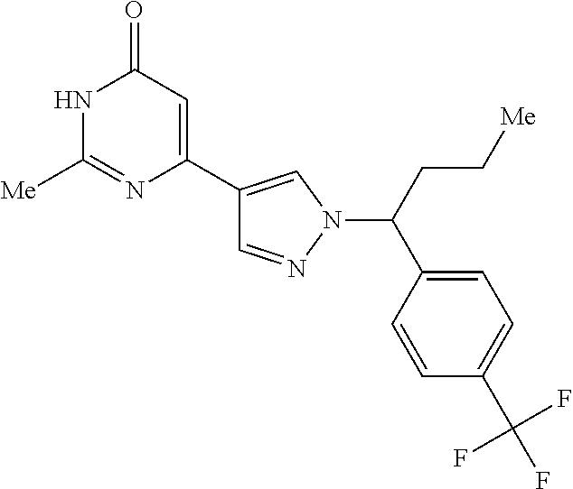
C1=NN(C(CC[Me])C2=CC=C(C(F)(F)F)C=C2)C=C1C1=CC(=O)NC([Me])=N1
